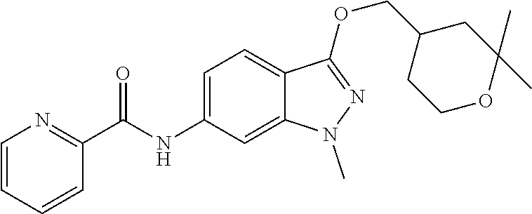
C(NC1=CC=C2C(=C1)N(C)N=C2OCC1CCOC(C)(C)C1)(C1=NC=CC=C1)=O
